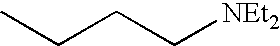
C(CC[NEt2])C
